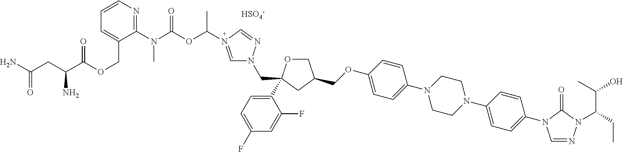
C(OC1=CC=C(N2CCN(C3=CC=C(N4C=NN(C(C(O)C)CC)C4=O)C=C3)CC2)C=C1)C1COC(C2=CC=C(F)C=C2F)(CN2C=N(C(C)OC(N(C3=NC=CC=C3COC(=O)C(CC(N)=O)N)C)=O)C=N2)C1.[HSO4-]
